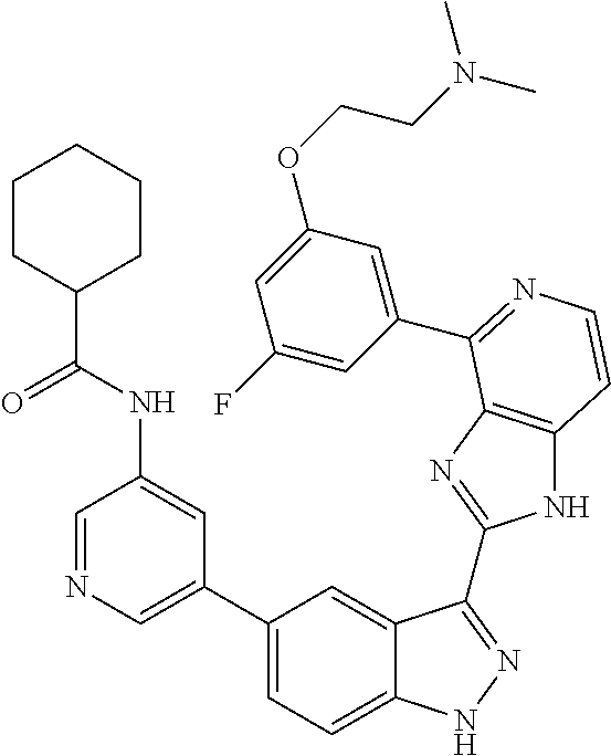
C1(C2=CN=CC(NC(C3CCCCC3)=O)=C2)=CC=C2C(=C1)C(C1=NC3=C(N1)C=CN=C3C1=CC(OCCN(C)C)=CC(F)=C1)=NN2
